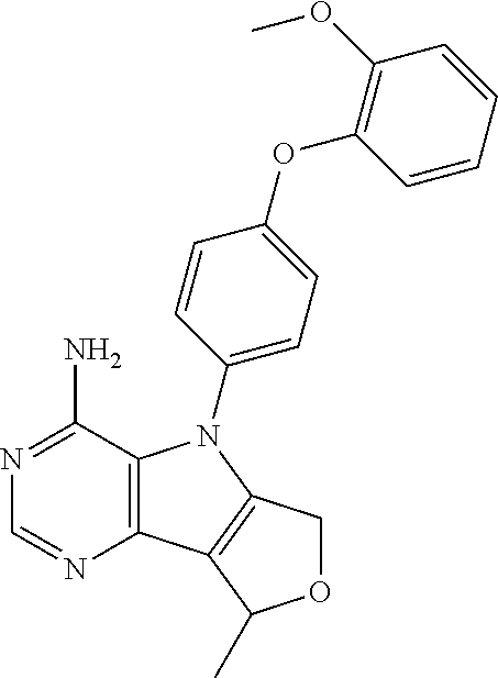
C12=C(C(N)=NC=N1)N(C1=CC=C(OC3=C(OC)C=CC=C3)C=C1)C1=C2C(C)OC1
